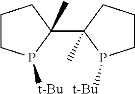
C1(C2(C)P([t-Bu])CCC2)(C)CCCP1[t-Bu]
